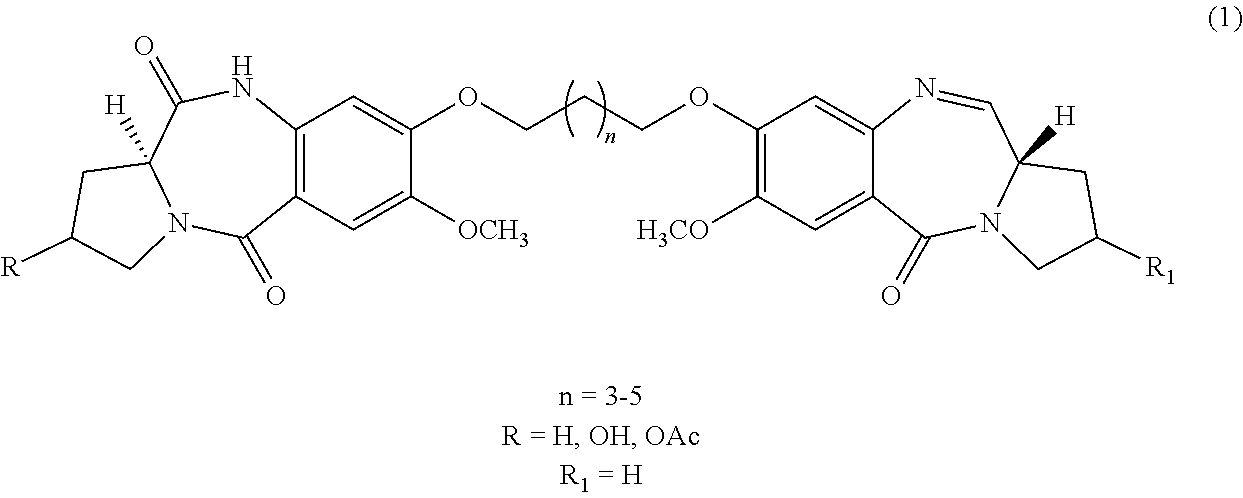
C1=C(OCCCOC2=C([H3CO])C=C3C(=C2)N=CC2([H])N(C3=O)CC([R1])C2)C([OCH3])=CC2=C1NC(=O)C1([H])N(C2=O)CC([R])C1
